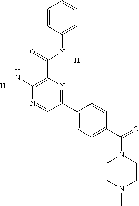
[H].[H].C1=CC(NC(C2=C(N)N=CC(C3=CC=C(C(=O)N4CCN(C)CC4)C=C3)=N2)=O)=CC=C1
